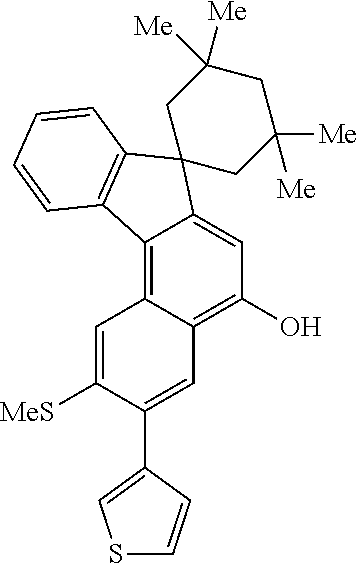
C12=C3C(=C(O)C=C1C1(C4=C2C=CC=C4)CC([Me])([Me])CC([Me])([Me])C1)C=C(C1=CSC=C1)C([MeS])=C3
